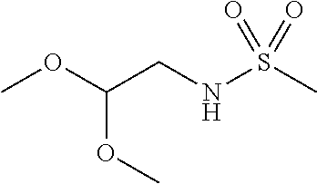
COC(CNS(C)(=O)=O)OC
